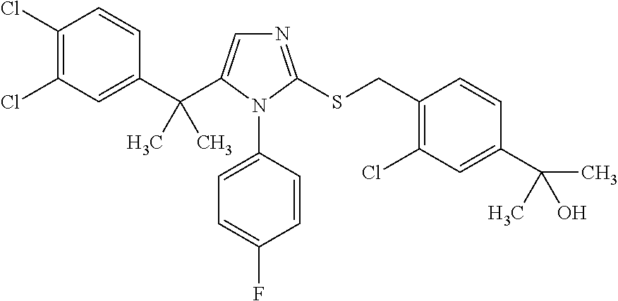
C1(Cl)=C(Cl)C=C(C(C2=CN=C(SCC3=C(Cl)C=C(C(C)(O)C)C=C3)N2C2=CC=C(F)C=C2)(C)C)C=C1
